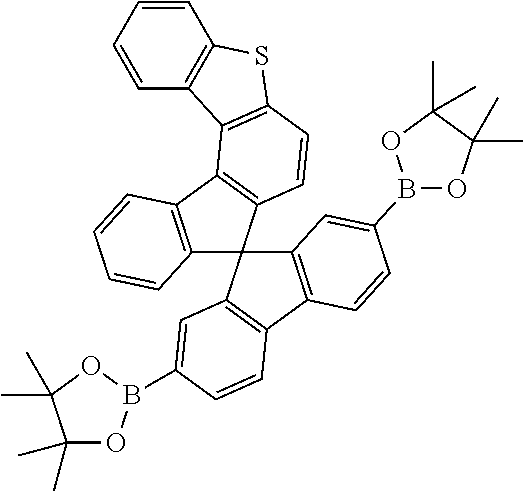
C12=C(C3=C(C14C1=C(C5=C4C=C(B4OC(C)(C)C(C)(C)O4)C=C5)C=CC(B4OC(C)(C)C(C)(C)O4)=C1)C=CC1=C3C3=C(S1)C=CC=C3)C=CC=C2
